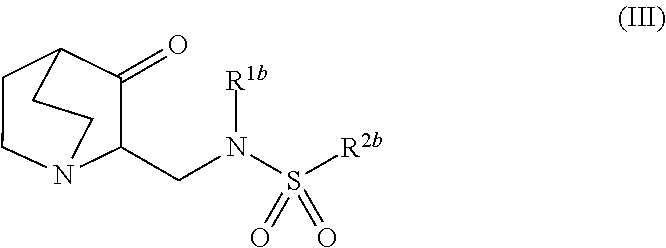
N([R1b])(S(=O)([R2b])=O)CC1C(=O)C2CCN1CC2
